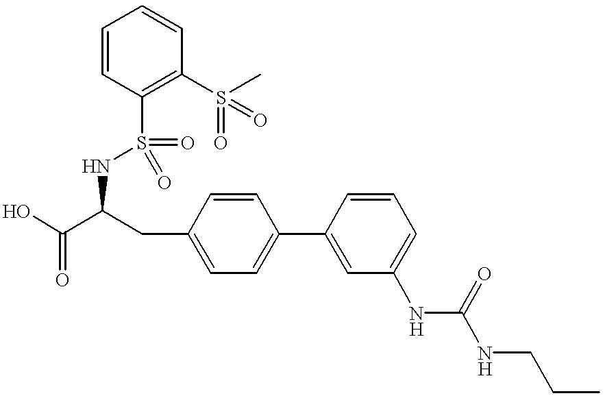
OC(C(CC1=CC=C(C2=CC(NC(NCCC)=O)=CC=C2)C=C1)NS(C1=C(S(=O)(=O)C)C=CC=C1)(=O)=O)=O
